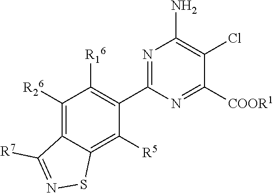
N1=C(C2=C([R16])C([R26])=C3C(=C2[R5])SN=C3[R7])N=C([COOR1])C(Cl)=C1N
